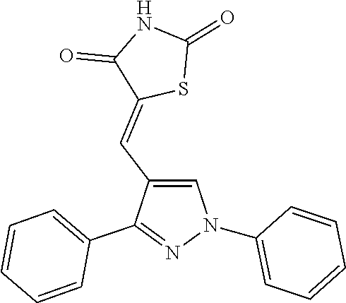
C1(N2C=C(C=C3SC(=O)NC3=O)C(C3=CC=CC=C3)=N2)=CC=CC=C1
